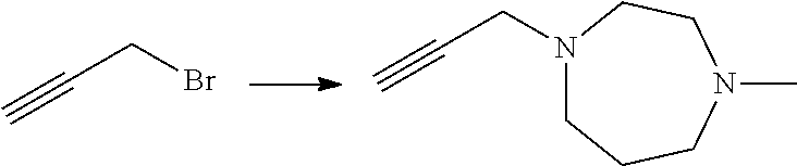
C(CBr)#C.N1(CC#C)CCCN(C)CC1
